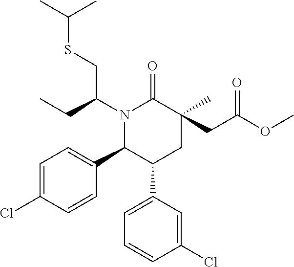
N1(C(CSC(C)C)CC)C(C2=CC=C(Cl)C=C2)C(C2=CC=CC(Cl)=C2)CC(CC(OC)=O)(C)C1=O
